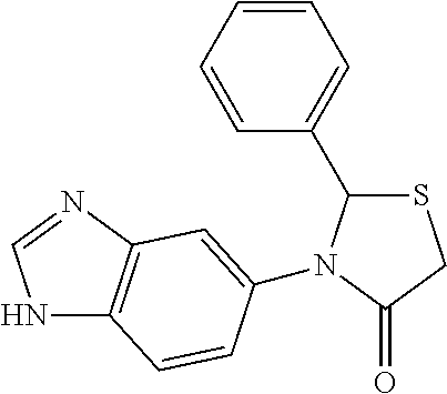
S1C(C2=CC=CC=C2)N(C2=CC3=C(NC=N3)C=C2)C(=O)C1
